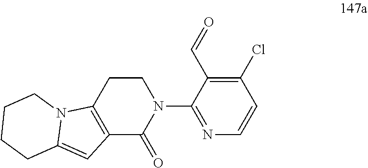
C1CC2=C(C(=O)N1C1=NC=CC(Cl)=C1C=O)C=C1N2CCCC1
